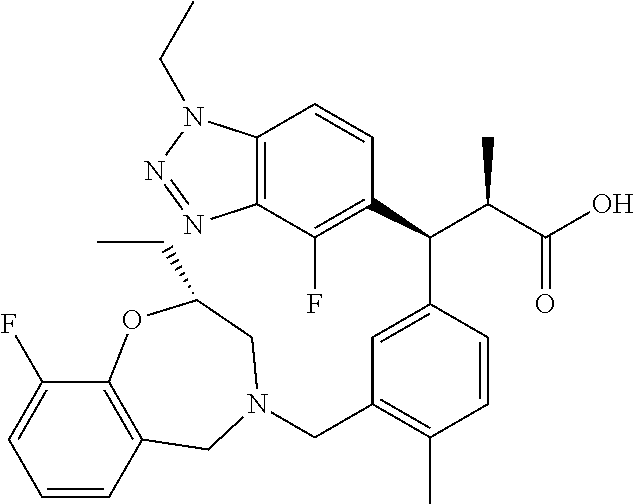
C1(C(C(C(=O)O)C)C2=CC(CN3CC4=C(C(F)=CC=C4)OC(CC)C3)=C(C)C=C2)=C(F)C2=C(C=C1)N(CC)N=N2
